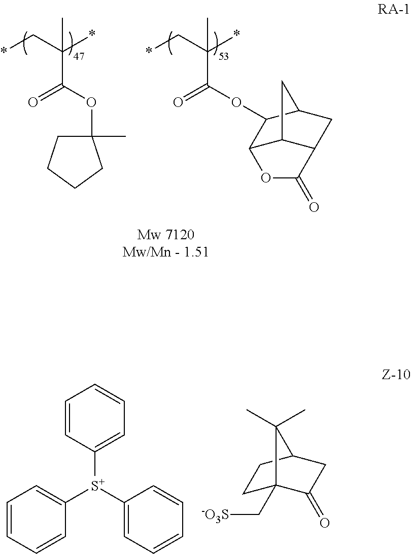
C(C(=O)OC1(C)CCCC1)(*)(C*)C.C(C(=O)OC1C2C3C(CC1C3)C(=O)O2)(*)(C*)C.C1C2(C[-O3S])C(=O)CC(C1)C2(C)C.C1([S+](C2=CC=CC=C2)C2=CC=CC=C2)=CC=CC=C1
